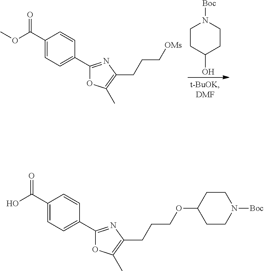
C1CC(O)CCN1[Boc].C1(C(OC)=O)=CC=C(C2=NC(CCC[OMs])=C(C)O2)C=C1.C1(C(O)=O)=CC=C(C2=NC(CCCOC3CCN([Boc])CC3)=C(C)O2)C=C1
